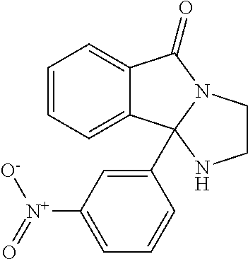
C12=CC=CC=C1C1(C3=CC([N+](=O)[O-])=CC=C3)N(C2=O)CCN1
